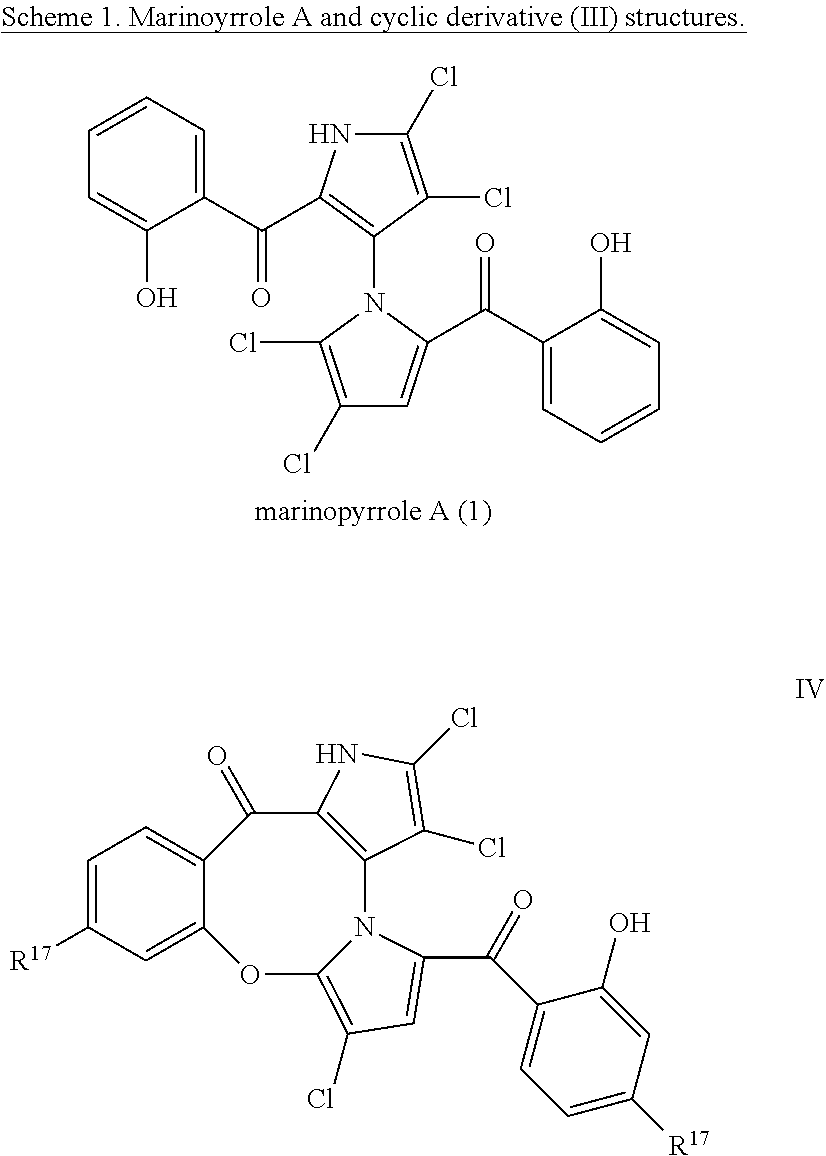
C1(N2C(Cl)=C(Cl)C=C2C(C2=CC=CC=C2O)=O)=C(C(C2=CC=CC=C2O)=O)NC(Cl)=C1Cl.C12=CC=C([R17])C=C1OC1=C(Cl)C=C(C(=O)C3=CC=C([R17])C=C3O)N1C1=C(C2=O)NC(Cl)=C1Cl
